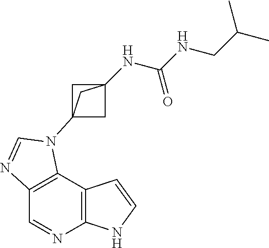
C1=NC2=C(C3=C1N=CN3C13CC(NC(NCC(C)C)=O)(C1)C3)C=CN2
